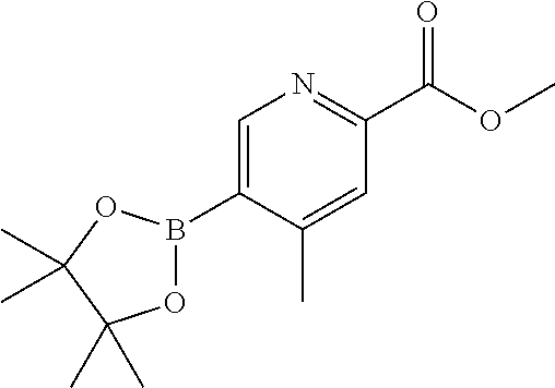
C1=C(B2OC(C)(C)C(C)(C)O2)C(C)=CC(C(OC)=O)=N1
